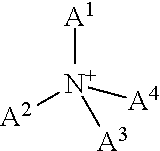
[A2][N+]([A4])([A3])[A1]
